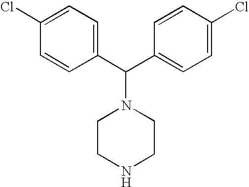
C1(C(C2=CC=C(Cl)C=C2)N2CCNCC2)=CC=C(Cl)C=C1
